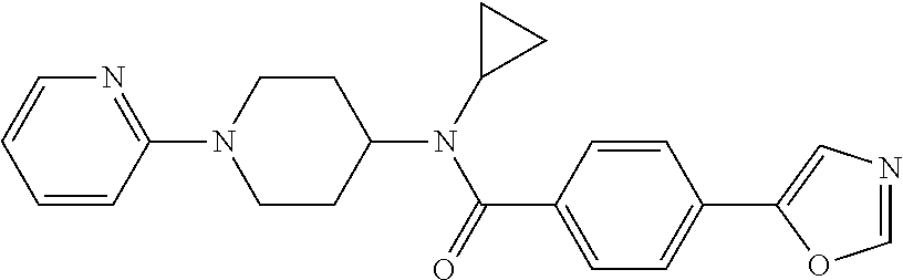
C1CC(N(C(C2=CC=C(C3=CN=CO3)C=C2)=O)C2CC2)CCN1C1=NC=CC=C1
